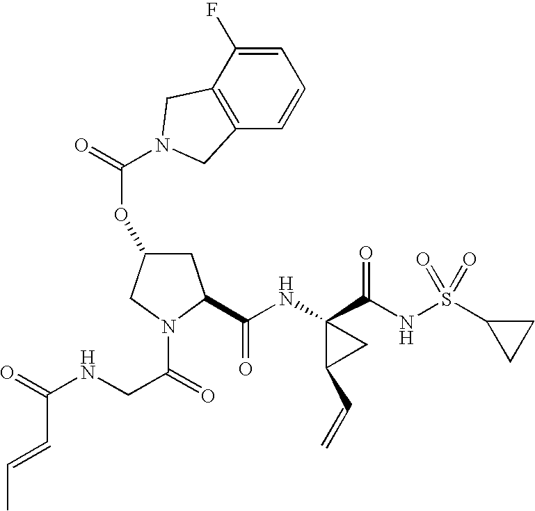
O(C1CC(C(NC2(C(NS(C3CC3)(=O)=O)=O)C(C=C)C2)=O)N(C(=O)CNC(=O)C=CC)C1)C(=O)N1CC2=C(C=CC=C2F)C1
